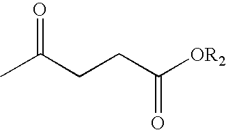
CC(CCC([OR2])=O)=O
